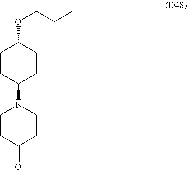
C1CC(N2CCC(=O)CC2)CCC1OCCC
